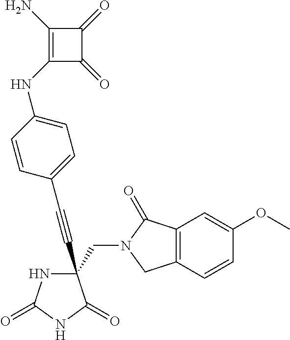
C(#CC1(CN2C(=O)C3=C(C2)C=CC(OC)=C3)NC(=O)NC1=O)C1=CC=C(NC2=C(N)C(=O)C2=O)C=C1
